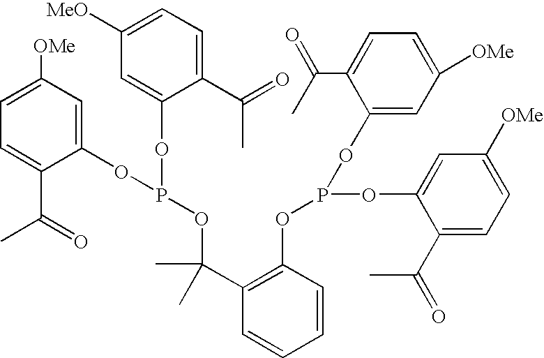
C1=C([OMe])C=C(OP(OC2=CC([MeO])=CC=C2C(=O)C)OC(C2=C(OP(OC3=CC([OMe])=CC=C3C(C)=O)OC3=CC([OMe])=CC=C3C(=O)C)C=CC=C2)(C)C)C(C(=O)C)=C1
